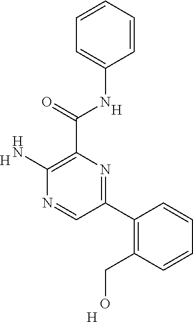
C1=C(NC(C2=C(N)N=CC(C3=C(CO)C=CC=C3)=N2)=O)C=CC=C1.[H].[H].[H]
